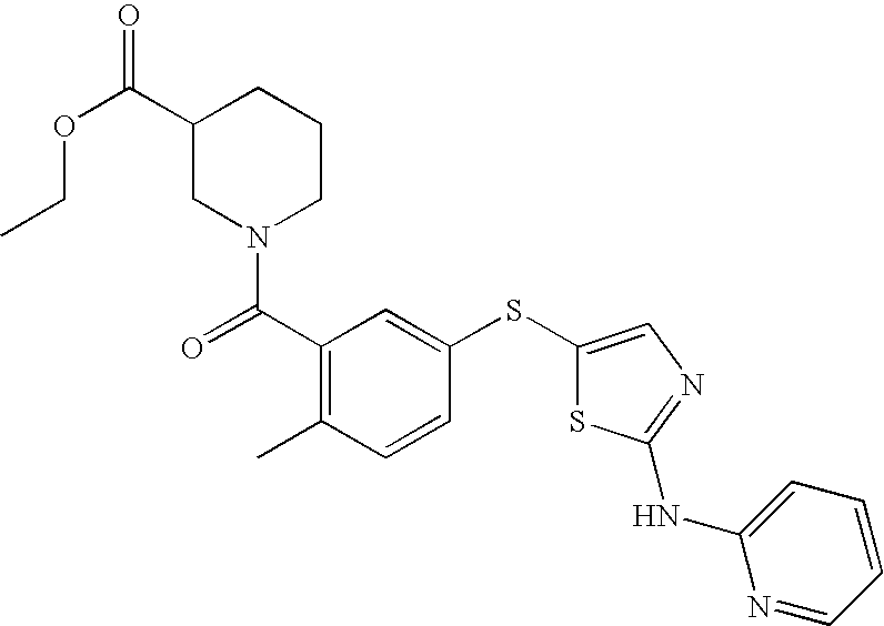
C1(C(OCC)=O)CN(C(C2=C(C)C=CC(SC3=CN=C(NC4=CC=CC=N4)S3)=C2)=O)CCC1
